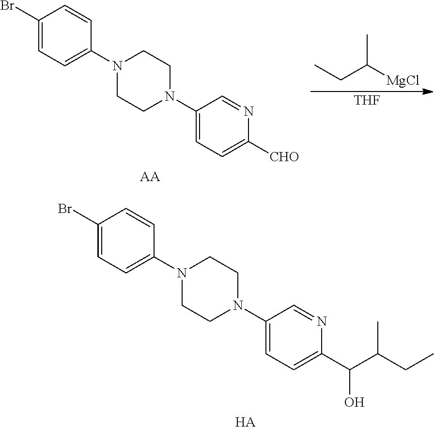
C1(Br)=CC=C(N2CCN(C3=CC=C(C(C(CC)C)O)N=C3)CC2)C=C1.[HA].C1(Br)=CC=C(N2CCN(C3=CC=C([CHO])N=C3)CC2)C=C1.[AA].CCC([MgCl])C.[THF]
